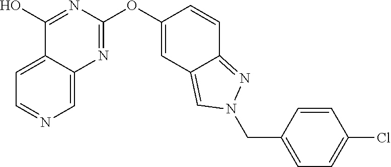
C12=CC=NC=C1N=C(OC1=CC3=CN(CC4=CC=C(Cl)C=C4)N=C3C=C1)N=C2O
